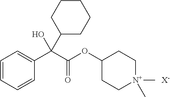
C1=CC=CC(C(C(OC2CC[N+](C)(C)CC2)=O)(C2CCCCC2)O)=C1.[X-]
